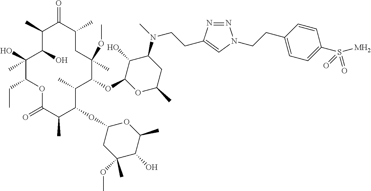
O(C1C(C)C(OC2CC(OC)(C)C(O)C(C)O2)C(C)C(=O)OC(CC)C(O)(C)C(O)C(C)C(=O)C(C)CC1(OC)C)C1C(O)C(N(C)CCC2=CN(CCC3=CC=C(S(=O)(=O)[MH2])C=C3)N=N2)CC(C)O1
